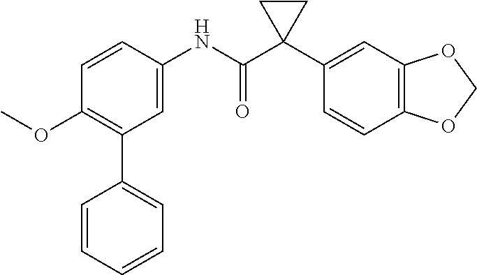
C1=C(NC(C2(C3=CC4=C(C=C3)OCO4)CC2)=O)C=CC(OC)=C1C1=CC=CC=C1
